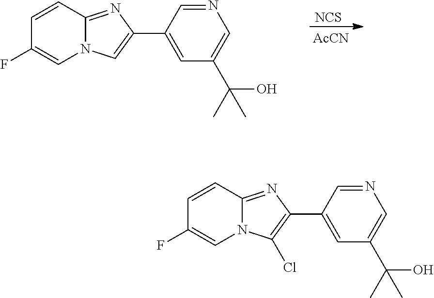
[NCS].[AcCN].C1=CC2=NC(C3=CC(C(C)(O)C)=CN=C3)=CN2C=C1F.C1=CC2=NC(C3=CC(C(C)(O)C)=CN=C3)=C(Cl)N2C=C1F
